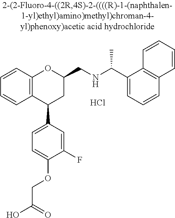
C12=C(C(C3=CC=C(OCC(O)=O)C(F)=C3)CC(CNC(C)C3=CC=CC4=C3C=CC=C4)O1)C=CC=C2.Cl
